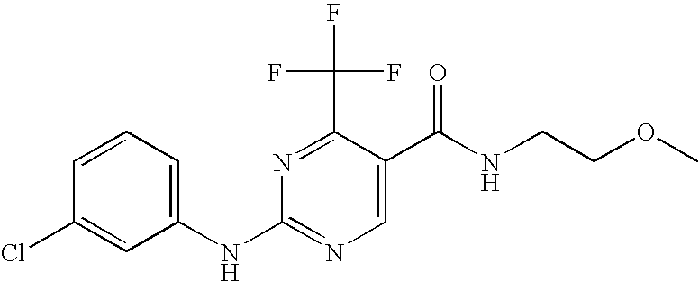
C1(NC2=NC=C(C(=O)NCCOC)C(C(F)(F)F)=N2)=CC=CC(Cl)=C1
